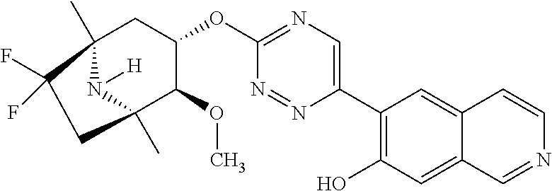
C12(C)CC(OC3=NC=C(C4=C(O)C=C5C(=C4)C=CN=C5)N=N3)C(OC)C(C)(N1[H])CC2(F)F
